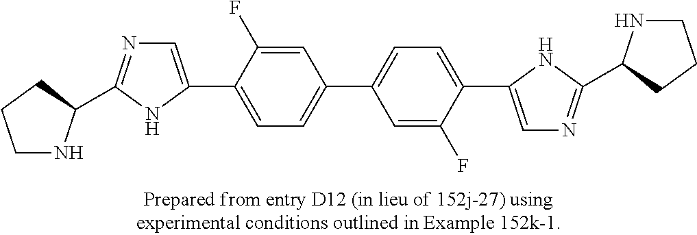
C1NC(C2=NC=C(C3=CC=C(C4=CC=C(C5=CN=C(C6NCCC6)N5)C(F)=C4)C=C3F)N2)CC1
